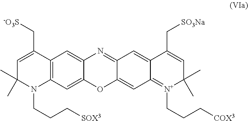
C1=C(C[-O3S])C2=C(N(CCC[SOX3])C1(C)C)C=C1C(=C2)N=C2C(=CC3=[N+](CCC[COX3])C(C)(C)C=C(C[SO3Na])C3=C2)O1
